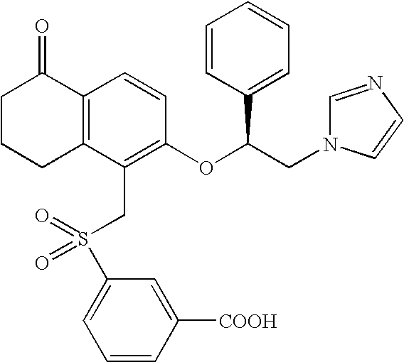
C12=C(C(CS(C3=CC=CC([COOH])=C3)(=O)=O)=C(OC(CN3C=NC=C3)C3=CC=CC=C3)C=C1)CCCC2=O
